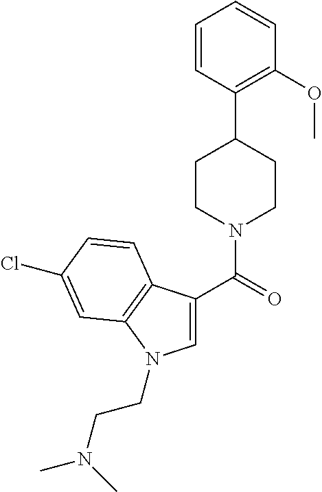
C1=CC(C2CCN(C(=O)C3=CN(CCN(C)C)C4=C3C=CC(Cl)=C4)CC2)=C(OC)C=C1
